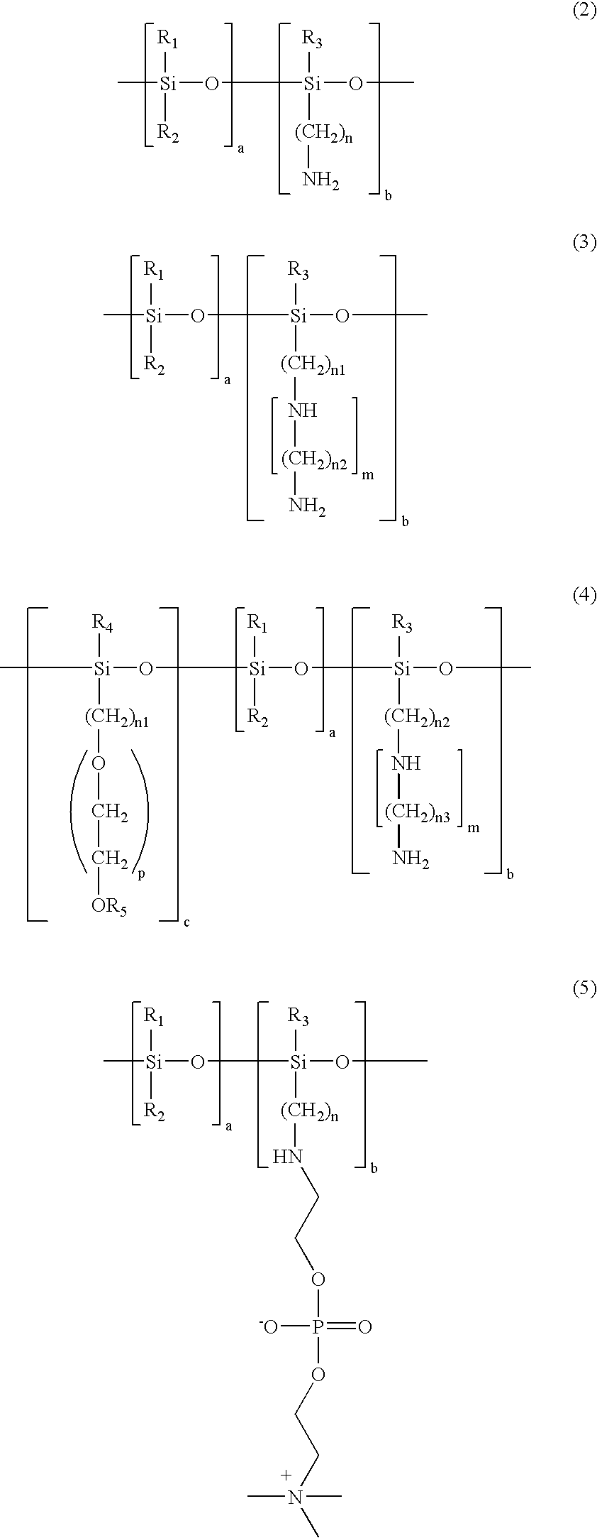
C[Si](O[Si](OC)([R3])[(CH2)n]N)([R1])[R2].C[Si](O[Si](OC)([R3])[(CH2)n1]N[(CH2)n2]N)([R1])[R2].[Si](O[Si](OC)([R3])[(CH2)n2]N[(CH2)n3]N)([R1])([R2])O[Si]([R4])([(CH2)n1]OCC[OR5])C.[Si](O[Si](OC)([R3])[(CH2)n]NCCOP(OCCN(C)(C)C)(=O)[-O])([R1])([R2])C
